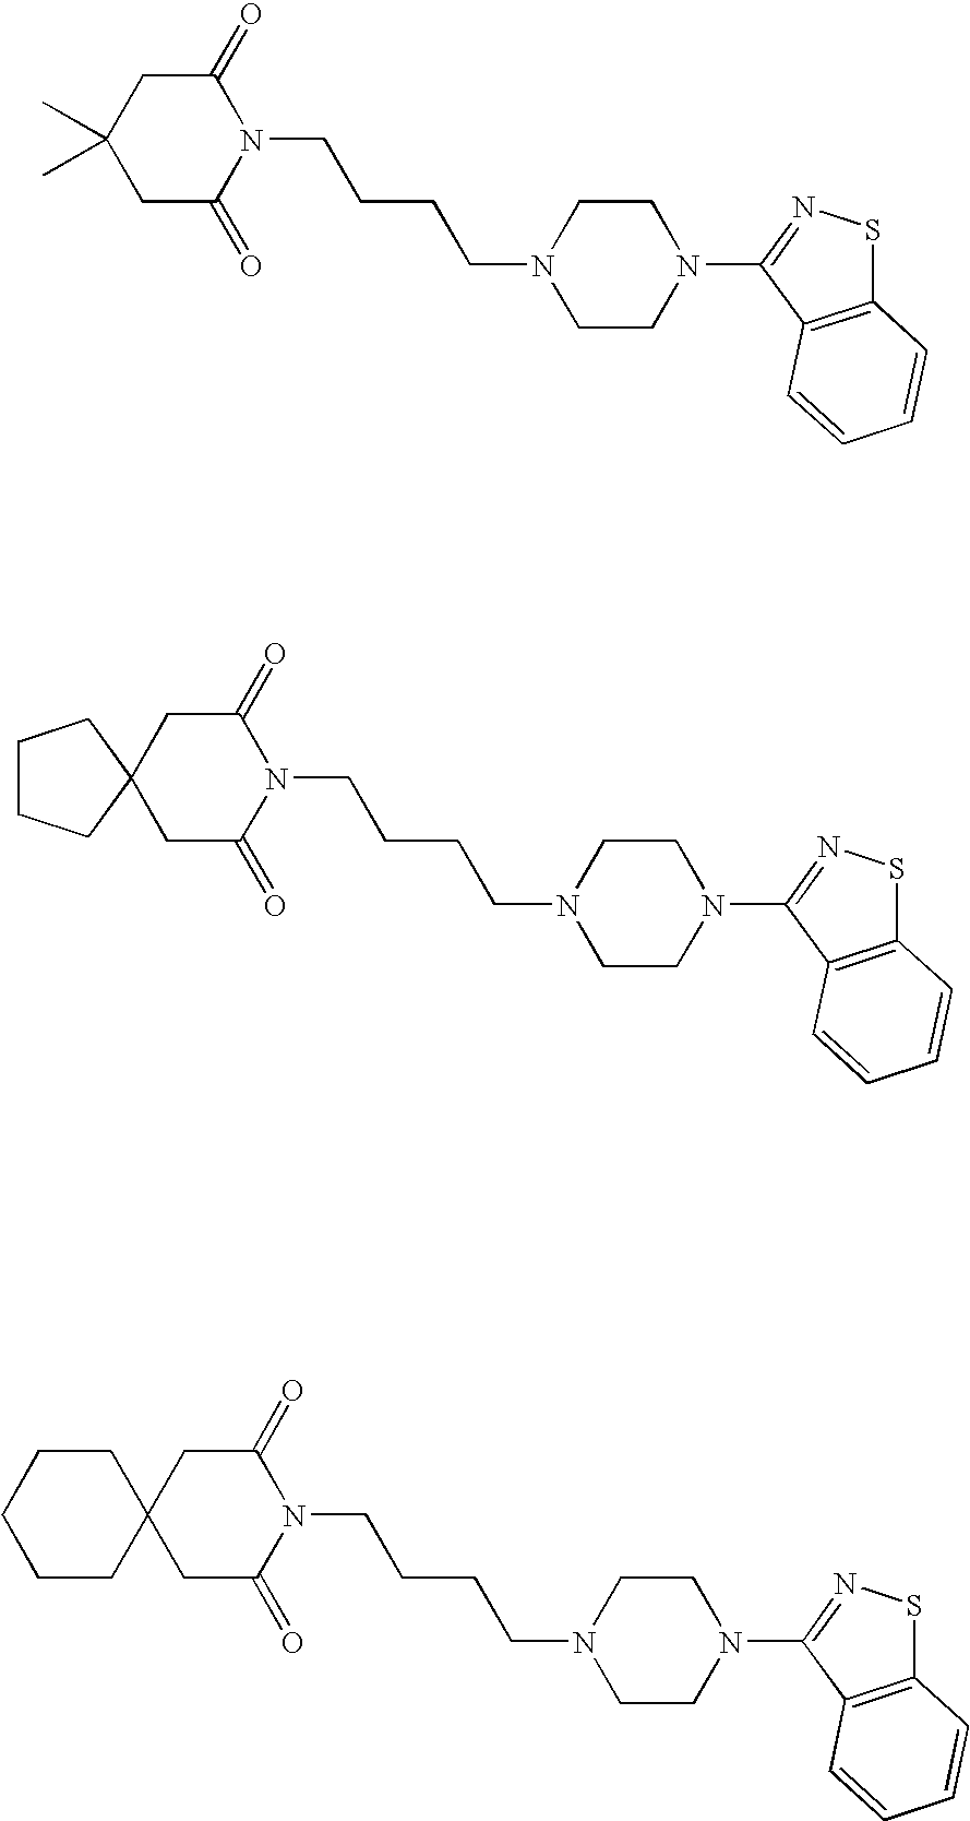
C1C(=O)N(CCCCN2CCN(C3=NSC4=C3C=CC=C4)CC2)C(=O)CC1(C)C.C1C(=O)N(CCCCN2CCN(C3=NSC4=C3C=CC=C4)CC2)C(=O)CC12CCCC2.C1C(=O)N(CCCCN2CCN(C3=NSC4=C3C=CC=C4)CC2)C(=O)CC12CCCCC2
